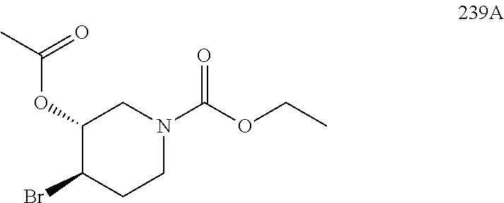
C1(OC(C)=O)C(Br)CCN(C(OCC)=O)C1
